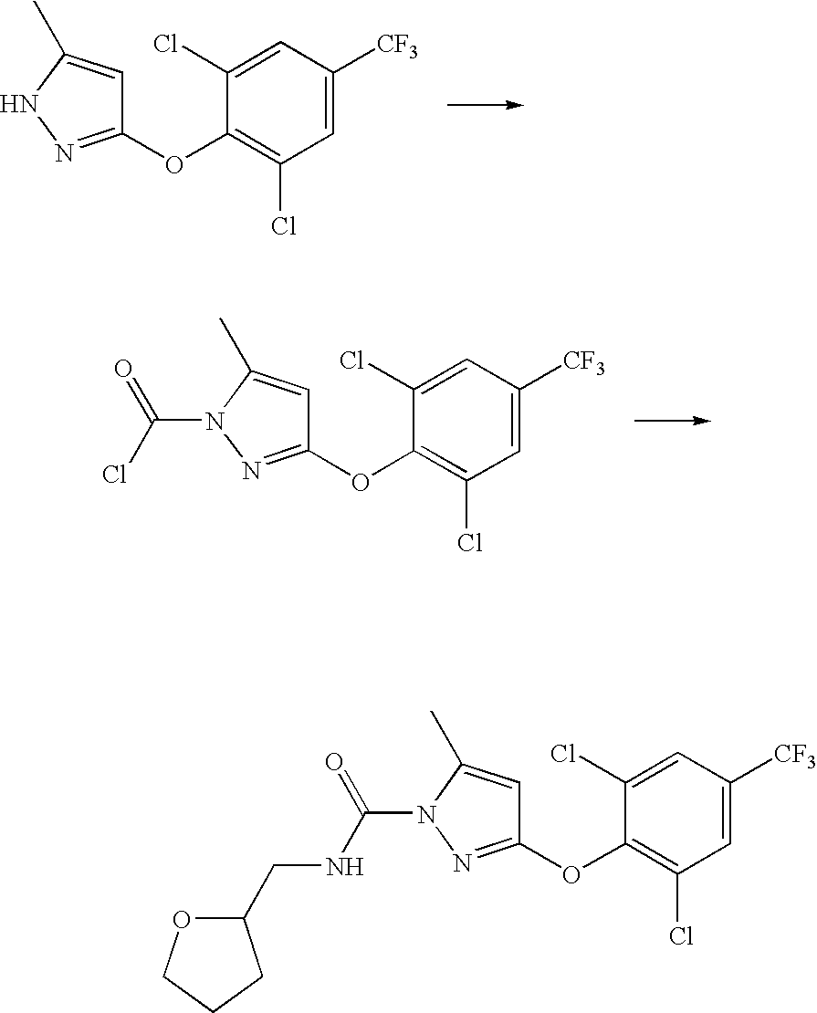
C1=C([CF3])C=C(Cl)C(OC2=NNC(C)=C2)=C1Cl.C1=C([CF3])C=C(Cl)C(OC2=NN(C(Cl)=O)C(C)=C2)=C1Cl.C1=C([CF3])C=C(Cl)C(OC2=NN(C(NCC3OCCC3)=O)C(C)=C2)=C1Cl
